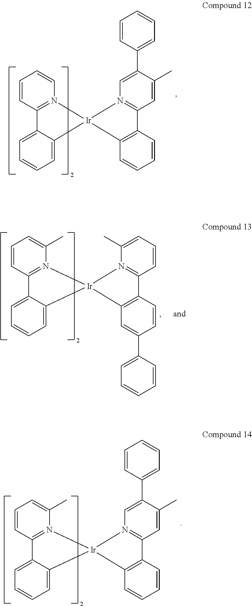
C1=CC2=N(C=C1)[Ir]1(C3=CC=CC=C23)N2=C(C=C(C)C(C3=CC=CC=C3)=C2)C2=C1C=CC=C2.C1=CC2=N(C(C)=C1)[Ir]1(C3=CC=CC=C23)N2=C(C=CC=C2C)C2=C1C=C(C1=CC=CC=C1)C=C2.C1=CC2=N(C(C)=C1)[Ir]1(C3=CC=CC=C23)N2=C(C=C(C)C(C3=CC=CC=C3)=C2)C2=C1C=CC=C2
